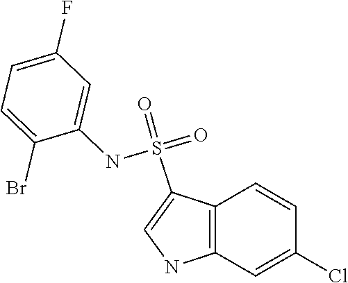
C1=CC2=C(C=C1Cl)NC=C2S(=O)(NC1=CC(F)=CC=C1Br)=O
